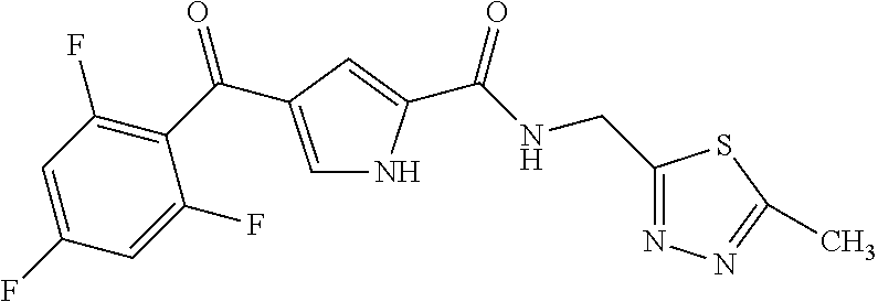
C1=C(C(=O)C2=C(F)C=C(F)C=C2F)C=C(C(NCC2=NN=C(C)S2)=O)N1
